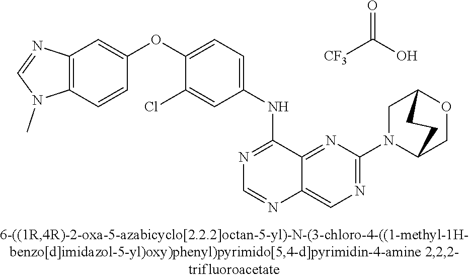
C1(OC2=CC=C(NC3=NC=NC4=CN=C(N5C6COC(C5)CC6)N=C34)C=C2Cl)=CC2=C(C=C1)N(C)C=N2.O=C(O)[CF3]
